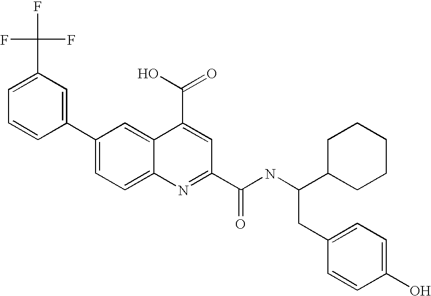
C1(C(F)(F)F)=CC=CC(C2=CC=C3C(=C2)C(C(O)=O)=CC(C(NC(C2CCCCC2)CC2=CC=C(O)C=C2)=O)=N3)=C1
